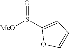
C1(S([MeO])=O)=CC=CO1
